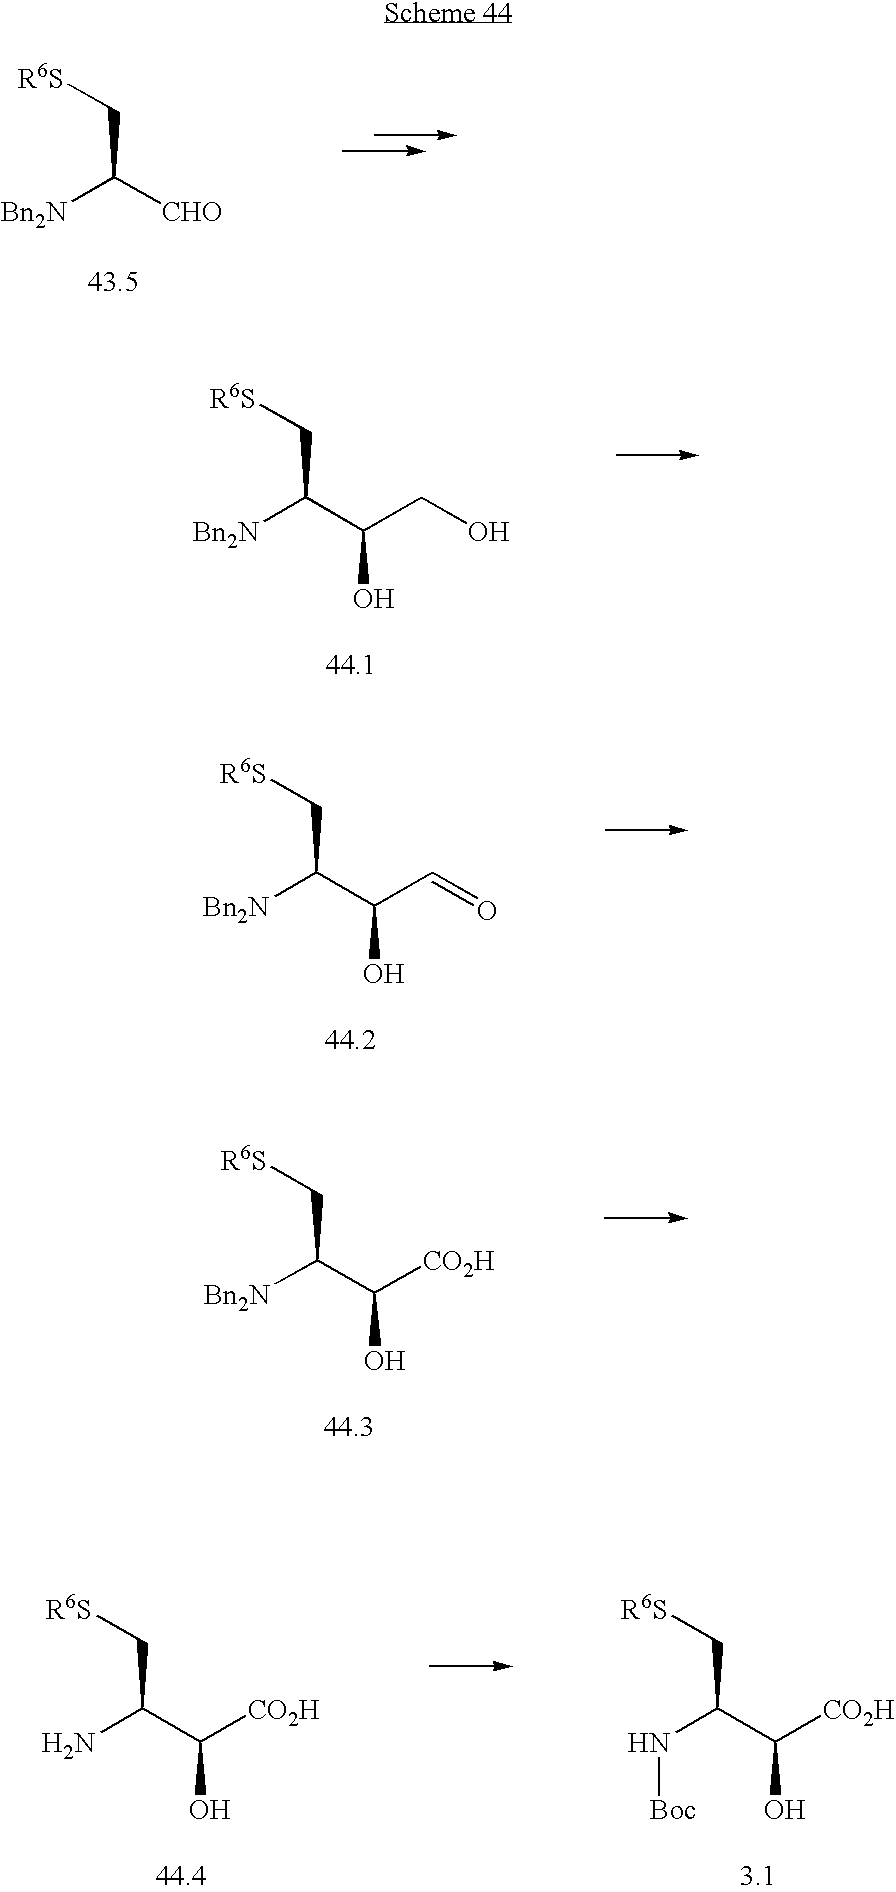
[Bn2N]C([CHO])C[R6S].[Bn2N]C(C(CO)O)C[R6S].[Bn2N]C(C(C=O)O)C[R6S].[Bn2N]C(C([CO2H])O)C[R6S].NC(C([CO2H])O)C[R6S].N(C(C([CO2H])O)C[R6S])[Boc]
